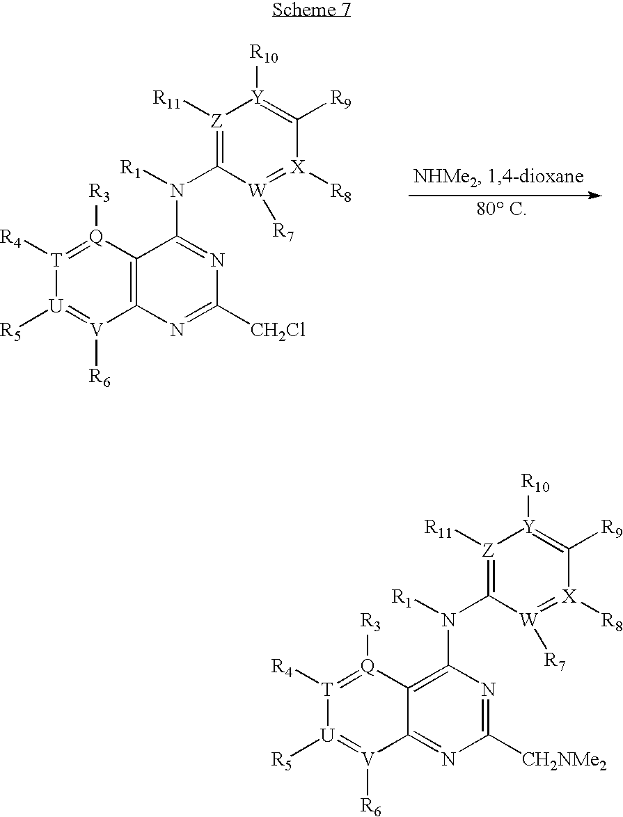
[T]1([R4])=[Q]([R3])C2=C([V]([R6])=[U]1[R5])N=C([CH2Cl])N=C2N(C1=[Z]([R11])[Y]([R10])=C([R9])[X]([R8])=[W]1[R7])[R1].[T]1([R4])=[Q]([R3])C2=C(N(C3=[Z]([R11])[Y]([R10])=C([R9])[X]([R8])=[W]3[R7])[R1])N=C([CH2NMe2])N=C2[V]([R6])=[U]1[R5]
